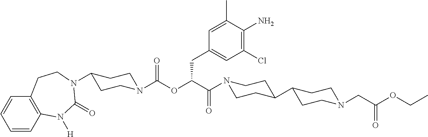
C1=CC2=C(C=C1)CCN(C1CCN(C(OC(C(=O)N3CCC(C4CCN(CC(OCC)=O)CC4)CC3)CC3=CC(Cl)=C(N)C(C)=C3)=O)CC1)C(=O)N2[H]
